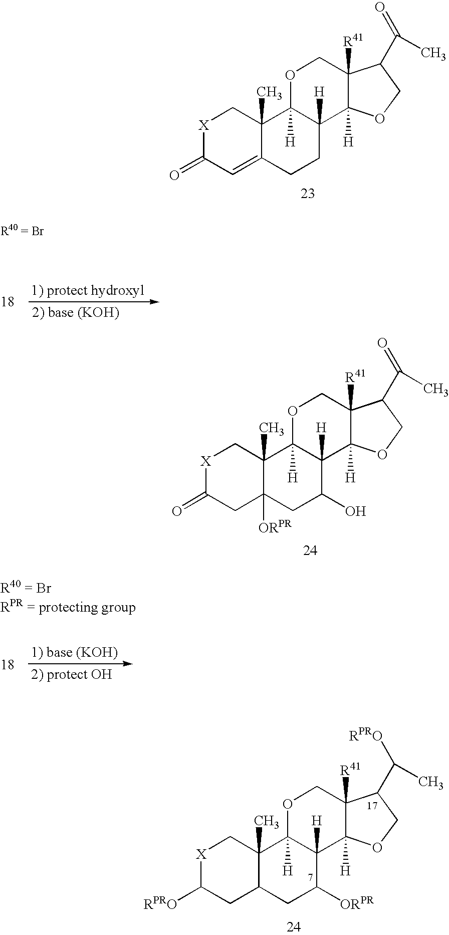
[X]1C(=O)C=C2C(C)(C1)C1([H])C([H])(CC2)C2([H])C([R41])(CO1)C(C(=O)C)CO2.[X]1C(=O)CC2([ORPR])C(C)(C1)C1([H])C([H])(C(O)C2)C2([H])C([R41])(CO1)C(C(=O)C)CO2.[X]1C([RPRO])CC2C(C)(C1)C1([H])C([H])(C([ORPR])C2)C2([H])C([R41])(CO1)C(C([RPRO])C)CO2
